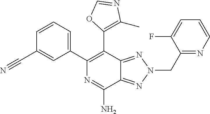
C1(F)=CC=CN=C1CN1N=C2C(=N1)C(C1=C(C)N=CO1)=C(C1=CC=CC(C#N)=C1)N=C2N
